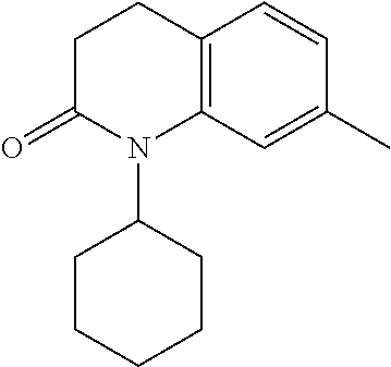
C1CC(=O)N(C2CCCCC2)C2=C1C=CC(C)=C2
